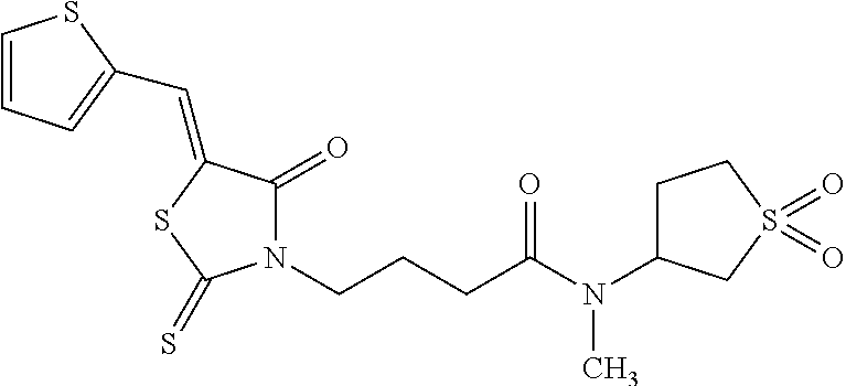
C1=CC=C(C=C2C(=O)N(CCCC(N(C)C3CCS(=O)(=O)C3)=O)C(=S)S2)S1
